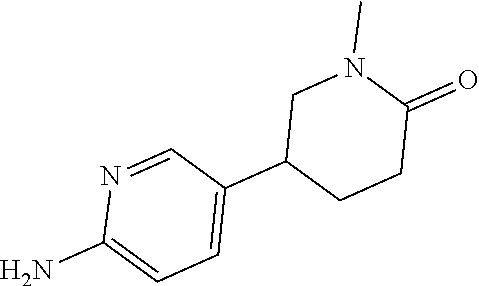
C1C(C2=CC=C(N)N=C2)CCC(=O)N1C
